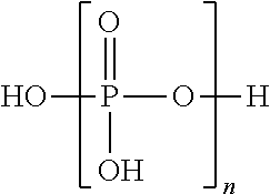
OP(=O)(O)O[H]
